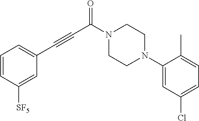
C1=CC([SF5])=CC(C#CC(=O)N2CCN(C3=CC(Cl)=CC=C3C)CC2)=C1
